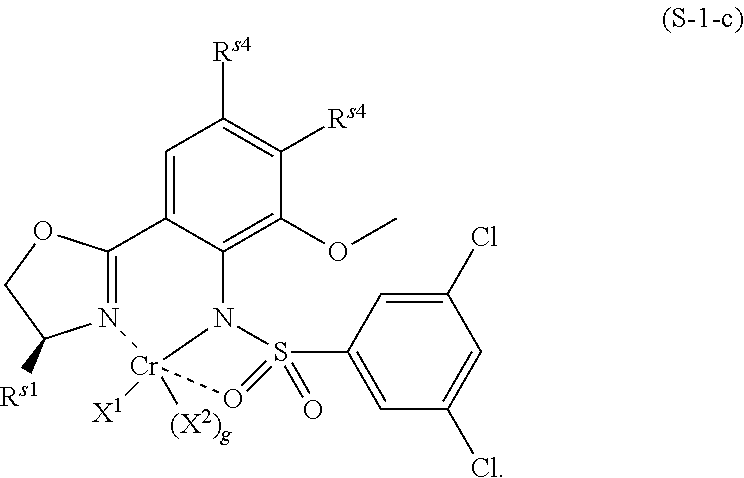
C1=C2C(=C(OC)C([Rs4])=C1[Rs4])N1S(C3=CC(Cl)=CC(Cl)=C3)(=O)=O[Cr]1([(X2)g])([X1])N1=C2OCC1[Rs1]
